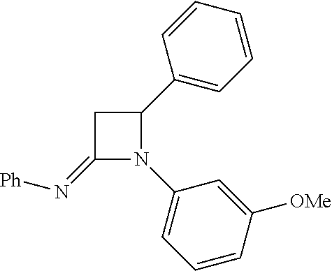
C1(=N[Ph])N(C2=CC=CC([OMe])=C2)C(C2=CC=CC=C2)C1
